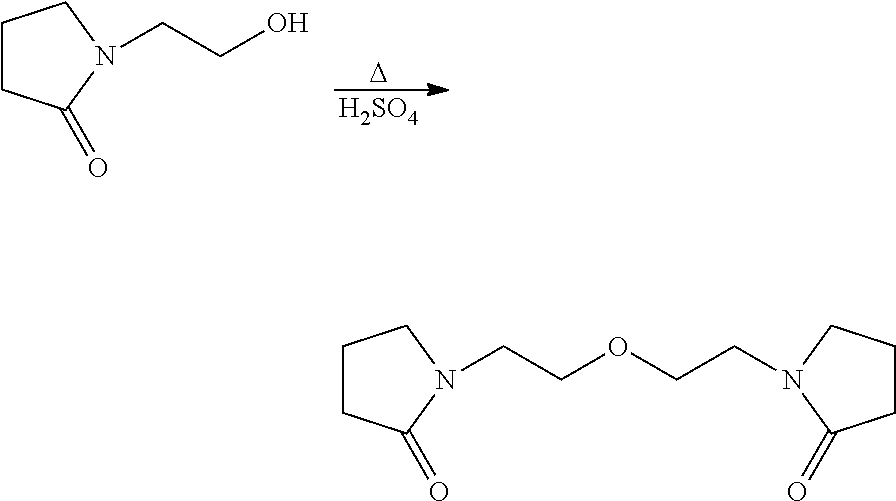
[D].[H2SO4].C1CC(=O)N(CCO)C1.C1CC(=O)N(CCOCCN2C(=O)CCC2)C1
